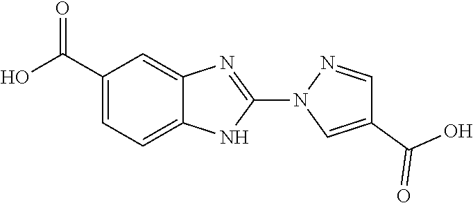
C1(C(O)=O)=CC=C2C(=C1)N=C(N1C=C(C(O)=O)C=N1)N2
